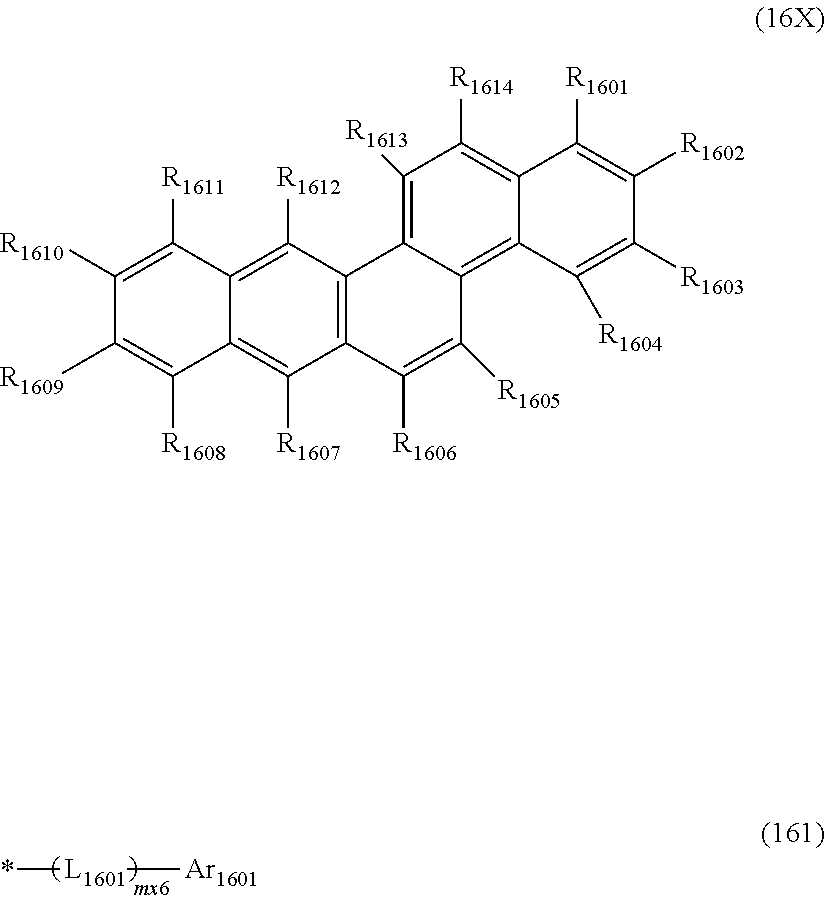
*[L1601][Ar1601].C1([R1610])=C([R1611])C2=C([R1612])C3=C(C([R1607])=C2C([R1608])=C1[R1609])C([R1606])=C([R1605])C1=C2C(=C([R1614])C([R1613])=C31)C([R1601])=C([R1602])C([R1603])=C2[R1604]
